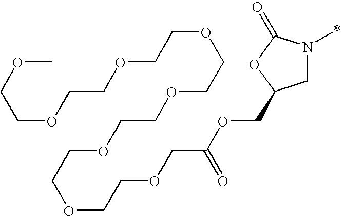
C1N(C)C(=O)OC1COC(COCCOCCOCCOCCOCCOCCOCCOC)=O
